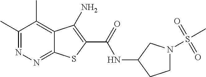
C1(C)=NN=C2C(=C1C)C(N)=C(C(=O)NC1CCN(S(C)(=O)=O)C1)S2
